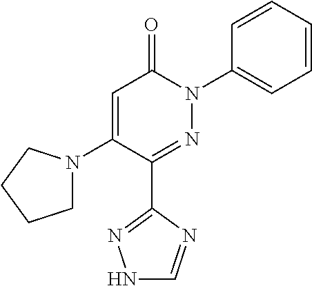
C1(C2=NN(C3=CC=CC=C3)C(=O)C=C2N2CCCC2)=NNC=N1
